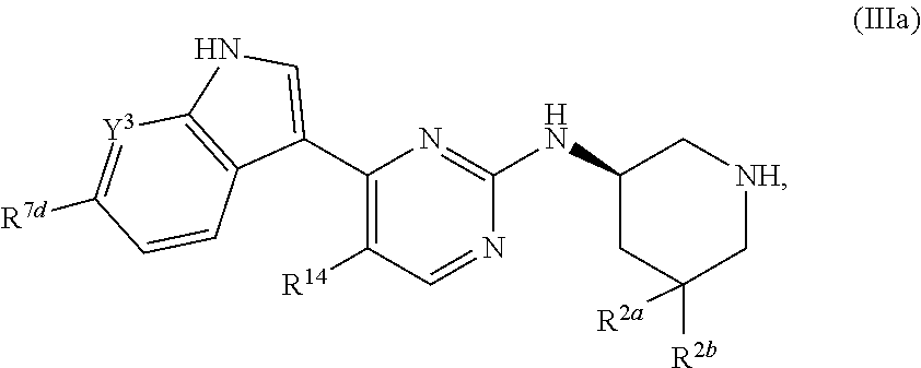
C1(C2=CNC3=C2C=CC([R7d])=[Y3]3)=C([R14])C=NC(NC2CC([R2b])([R2a])C[NH]C2)=N1
